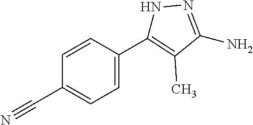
C(C1=CC=C(C2=C(C)C(N)=NN2)C=C1)#N
